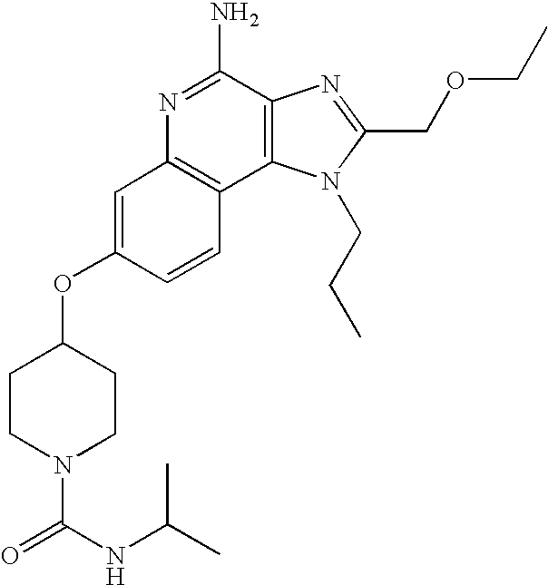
C1=C(OC2CCN(C(=O)NC(C)C)CC2)C=CC2=C1N=C(N)C1=C2N(CCC)C(COCC)=N1
